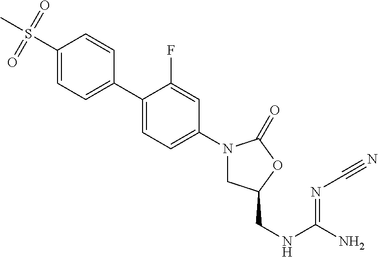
S(C1=CC=C(C2=CC=C(N3CC(CNC(N)=NC#N)OC3=O)C=C2F)C=C1)(C)(=O)=O
